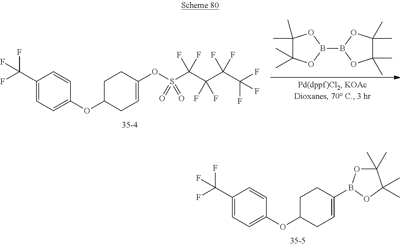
C1(C(F)(F)F)=CC=C(OC2CC=C(B3OC(C)(C)C(C)(C)O3)CC2)C=C1.C1(C(F)(F)F)=CC=C(OC2CC=C(OS(C(C(C(C(F)(F)F)(F)F)(F)F)(F)F)(=O)=O)CC2)C=C1.C1(C)(C)C(C)(C)OB(B2OC(C)(C)C(C)(C)O2)O1
